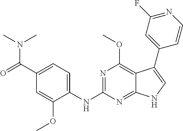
C1(C(=O)N(C)C)=CC=C(NC2=NC(OC)=C3C(=N2)NC=C3C2=CC(F)=NC=C2)C(OC)=C1
